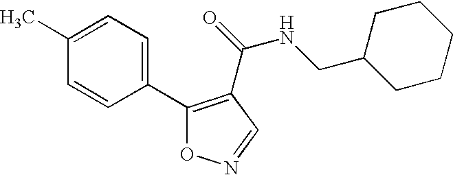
C1(C2=C(C(NCC3CCCCC3)=O)C=NO2)=CC=C(C)C=C1
